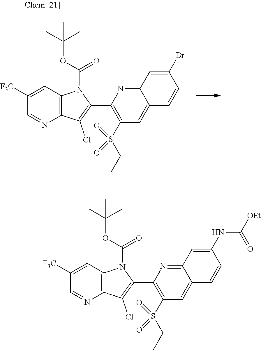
C1([F3C])=CC2=C(N=C1)C(Cl)=C(C1=C(S(CC)(=O)=O)C=C3C(=N1)C=C(Br)C=C3)N2C(OC(C)(C)C)=O.C1([F3C])=CC2=C(N=C1)C(Cl)=C(C1=C(S(CC)(=O)=O)C=C3C(=N1)C=C(NC([OEt])=O)C=C3)N2C(OC(C)(C)C)=O
